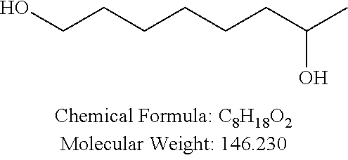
OCCCCCCC(C)O
